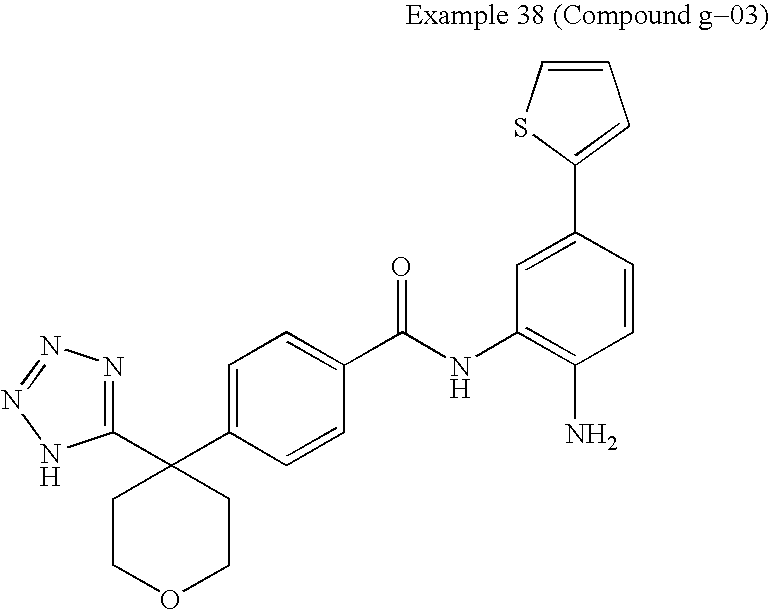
C1(C2(C3=CC=C(C(NC4=C(N)C=CC(C5=CC=CS5)=C4)=O)C=C3)CCOCC2)=NN=NN1
